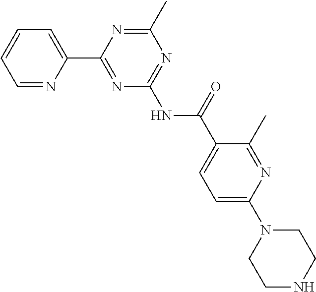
C1=NC(C2=NC(NC(C3=CC=C(N4CCNCC4)N=C3C)=O)=NC(C)=N2)=CC=C1
